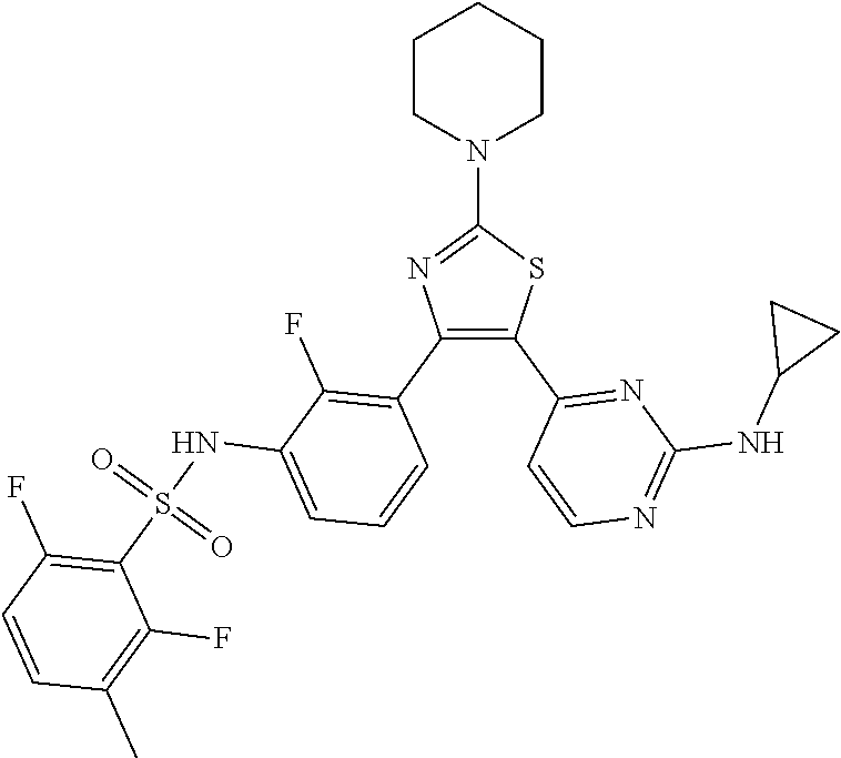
C1(N2CCCCC2)=NC(C2=C(F)C(NS(C3=C(F)C=CC(C)=C3F)(=O)=O)=CC=C2)=C(C2=NC(NC3CC3)=NC=C2)S1
